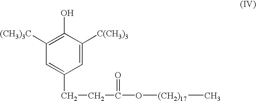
C1=C(CCC(O[(CH2)17]C)=O)C=C([C(CH3)3])C(O)=C1[(CH3)3C]
